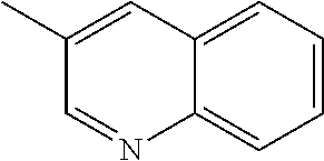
C1=NC2=CC=CC=C2C=C1C
